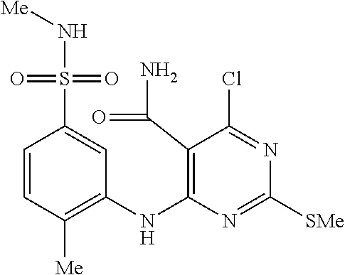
C1=CC([Me])=C(NC2=C(C(N)=O)C(Cl)=NC([SMe])=N2)C=C1S(=O)(=O)N[Me]
